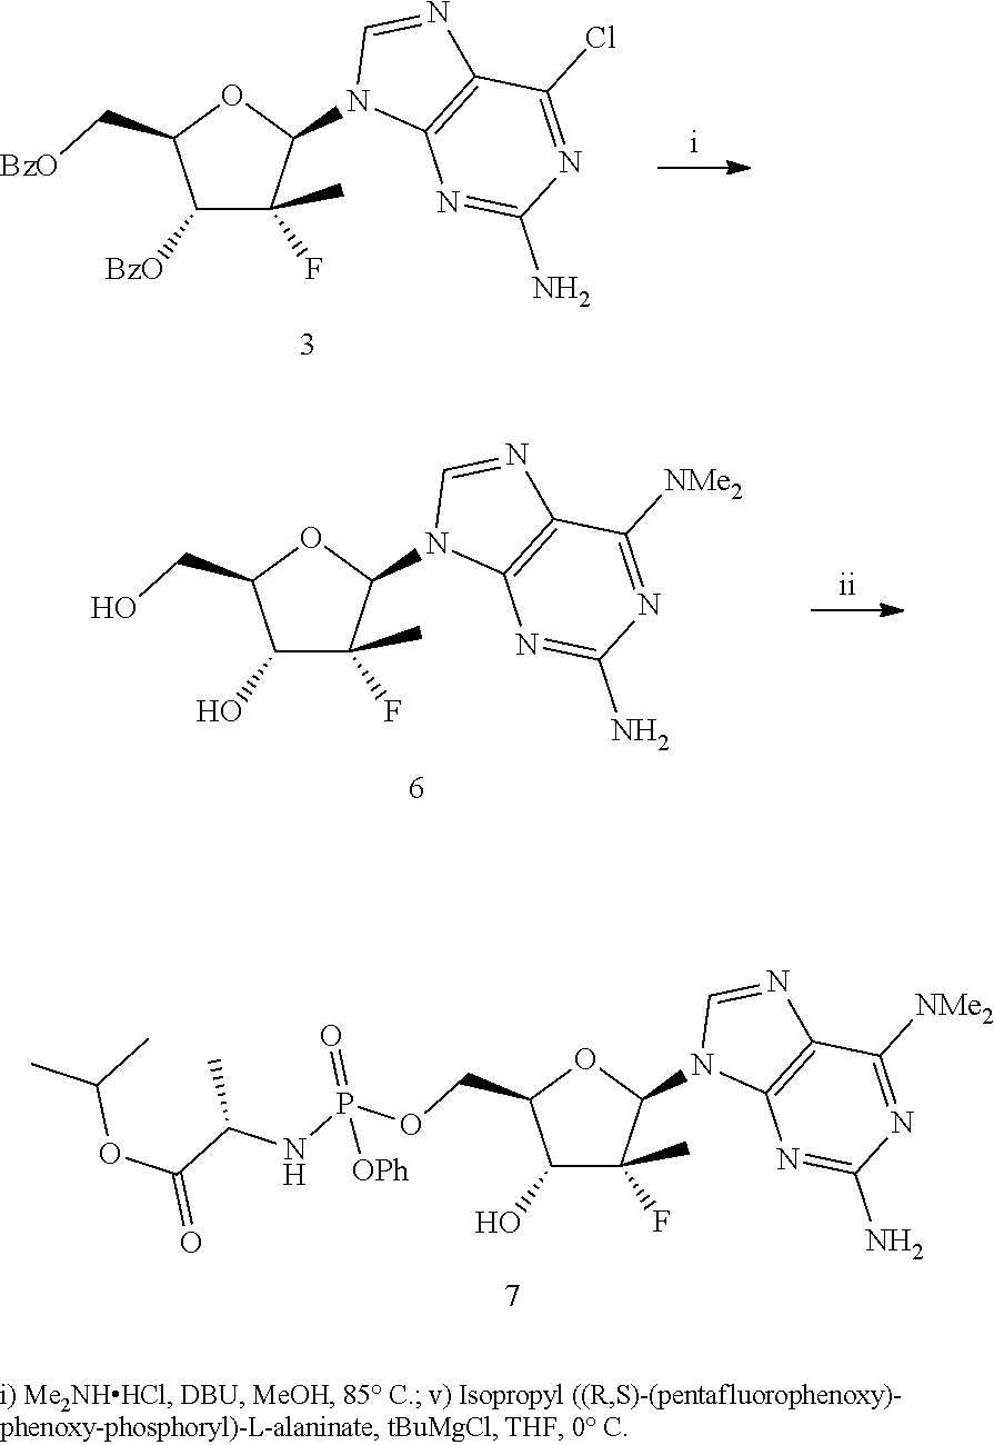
C1([BzO])C(F)(C)C(N2C3=C(N=C2)C(Cl)=NC(N)=N3)OC1C[BzO].C1(O)C(F)(C)C(N2C3=C(N=C2)C([NMe2])=NC(N)=N3)OC1CO.C1(O)C(F)(C)C(N2C3=C(N=C2)C([NMe2])=NC(N)=N3)OC1COP(NC(C)C(=O)OC(C)C)(=O)[OPh]
